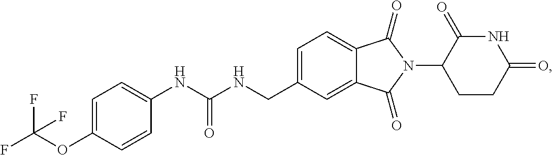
C1=C(CNC(NC2=CC=C(OC(F)(F)F)C=C2)=O)C=C2C(=C1)C(=O)N(C1CCC(=O)NC1=O)C2=O
